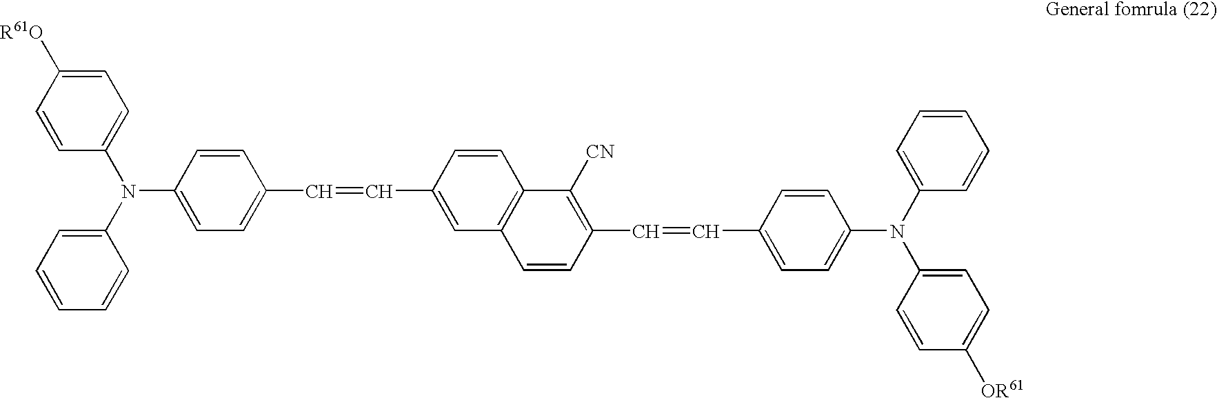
C1(N(C2=CC=C(C=CC3=CC4=C(C=C3)C([CN])=C(C=CC3=CC=C(N(C5=CC=C([OR61])C=C5)C5=CC=CC=C5)C=C3)C=C4)C=C2)C2=CC=CC=C2)=CC=C([R61O])C=C1
